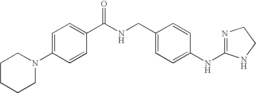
C1=C(N2CCCCC2)C=CC(C(NCC2=CC=C(NC3=NCCN3)C=C2)=O)=C1
